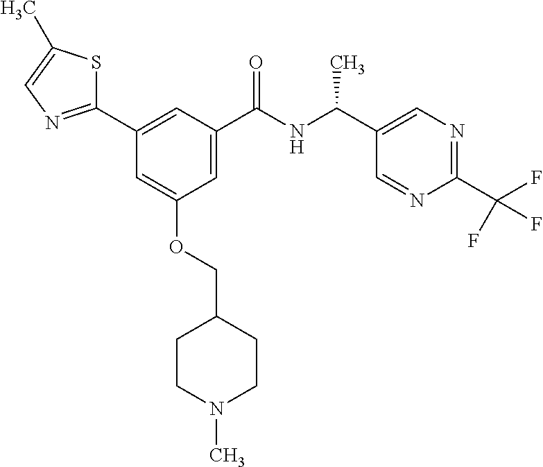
C1(C2=CC(C(NC(C3=CN=C(C(F)(F)F)N=C3)C)=O)=CC(OCC3CCN(C)CC3)=C2)=NC=C(C)S1
